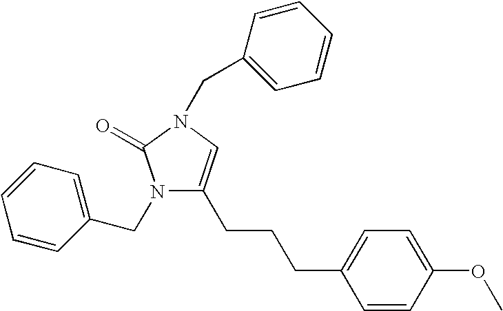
C1=CC(OC)=CC=C1CCCC1=CN(CC2=CC=CC=C2)C(=O)N1CC1=CC=CC=C1
